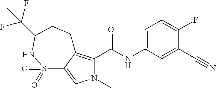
N1(C)C(C(=O)NC2=CC=C(F)C(C#N)=C2)=C2C(=C1)S(=O)(=O)NC(C(F)(F)C)CC2
